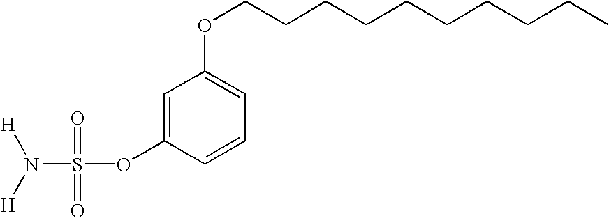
N(S(OC1=CC(OCCCCCCCCCC)=CC=C1)(=O)=O)([H])[H]
